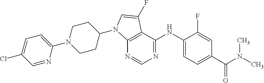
C12=C(C(NC3=CC=C(C(=O)N(C)C)C=C3F)=NC=N1)C(F)=CN2C1CCN(C2=CC=C(Cl)C=N2)CC1
